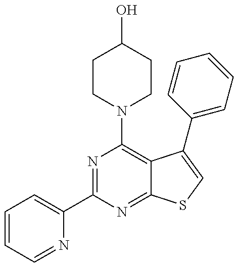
N1=C(C2=CC=CC=N2)N=C2C(=C1N1CCC(O)CC1)C(C1=CC=CC=C1)=CS2
